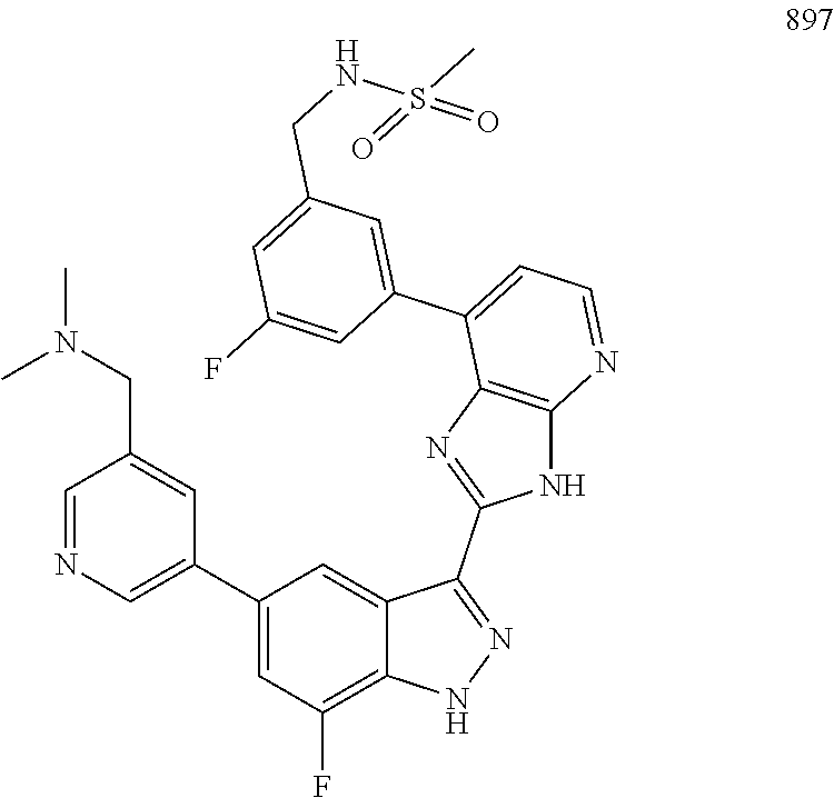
C1=NC=C(C2=CC(F)=C3C(=C2)C(C2=NC4=C(N2)N=CC=C4C2=CC(CNS(C)(=O)=O)=CC(F)=C2)=NN3)C=C1CN(C)C
